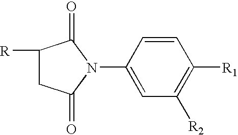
C1([R2])=C([R1])C=CC(N2C(=O)C([R])CC2=O)=C1
